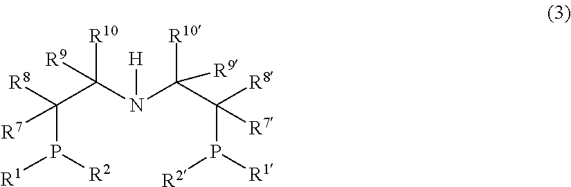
[H]N(C(C(P([R2])[R1])([R8])[R7])([R10])[R9])C([R10])([R9])C(P([R1])[R2])([R7])[R8]
